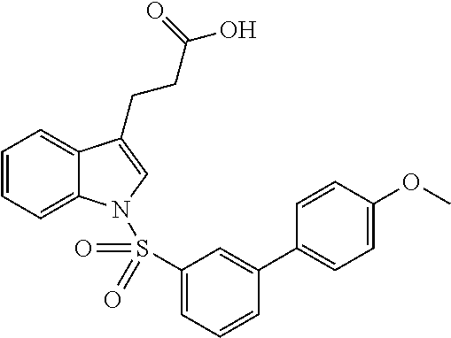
C1=CC=C2C(=C1)C(CCC(O)=O)=CN2S(C1=CC=CC(C2=CC=C(OC)C=C2)=C1)(=O)=O
